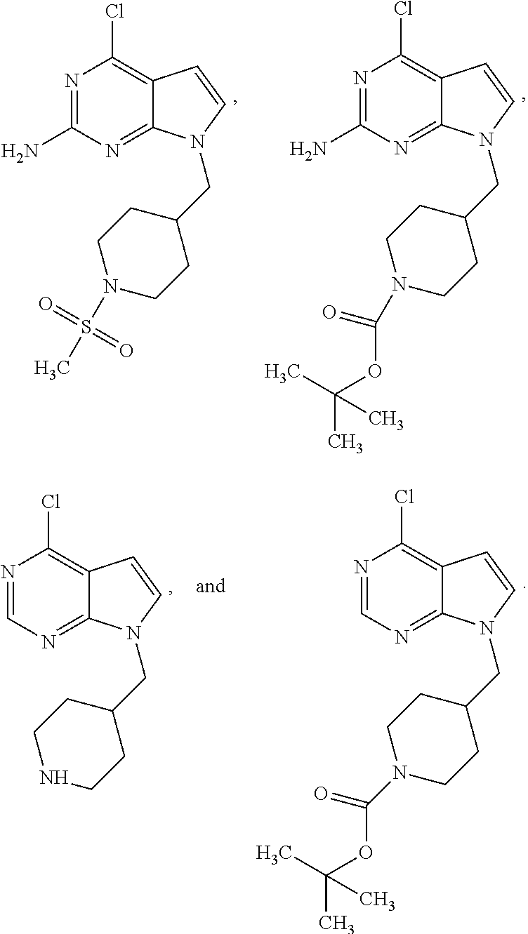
N1=C(N)N=C2C(=C1Cl)C=CN2CC1CCN(S(C)(=O)=O)CC1.N1=C(N)N=C2C(=C1Cl)C=CN2CC1CCN(C(=O)OC(C)(C)C)CC1.N1=CN=C2C(=C1Cl)C=CN2CC1CCNCC1.N1=CN=C2C(=C1Cl)C=CN2CC1CCN(C(OC(C)(C)C)=O)CC1
